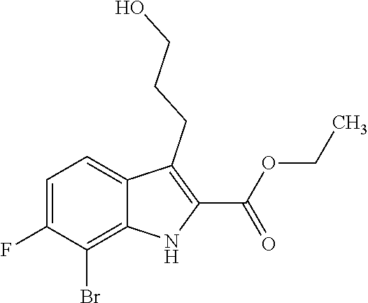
C1=C(F)C(Br)=C2C(=C1)C(CCCO)=C(C(OCC)=O)N2
